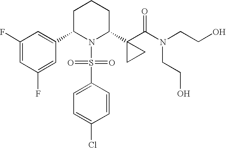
C1C(C2=CC(F)=CC(F)=C2)N(S(=O)(=O)C2=CC=C(Cl)C=C2)C(C2(C(=O)N(CCO)CCO)CC2)CC1
